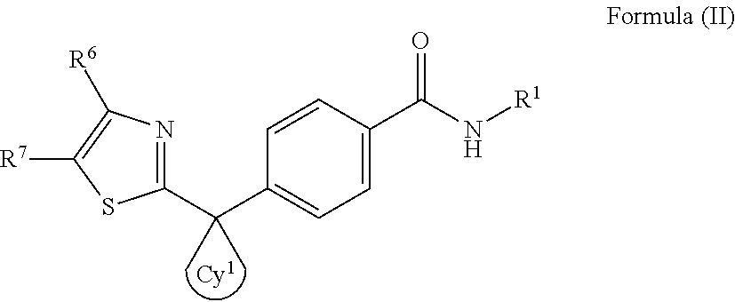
[Cy1].C1(C(C)(C)C2=CC=C(C(N[R1])=O)C=C2)=NC([R6])=C([R7])S1
